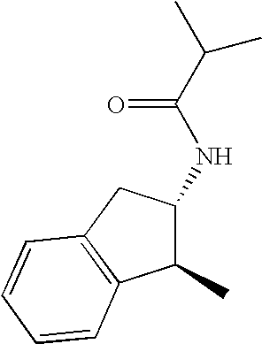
C1(C)C(NC(C(C)C)=O)CC2=C1C=CC=C2
